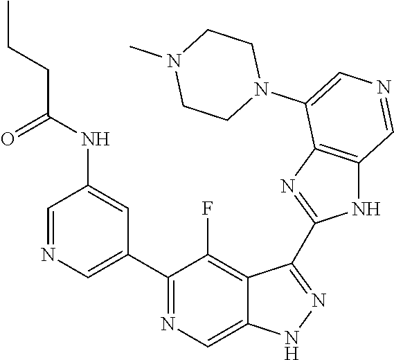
C1(C2=CN=CC(NC(CCC)=O)=C2)=NC=C2C(=C1F)C(C1=NC3=C(N1)C=NC=C3N1CCN(C)CC1)=NN2
